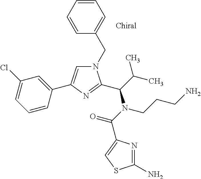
N1(CC2=CC=CC=C2)C=C(C2=CC(Cl)=CC=C2)N=C1C(N(C(=O)C1=CSC(N)=N1)CCCN)C(C)C
